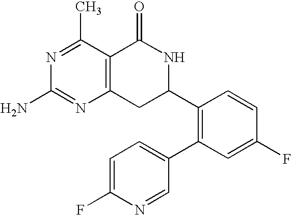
C12=C(C(C)=NC(N)=N1)C(=O)NC(C1=C(C3=CC=C(F)N=C3)C=C(F)C=C1)C2
